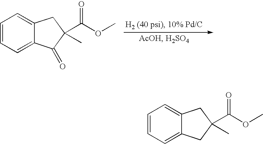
C1=CC=C2C(=C1)CC(C)(C(OC)=O)C2=O.C1=CC=C2C(=C1)CC(C)(C(OC)=O)C2
